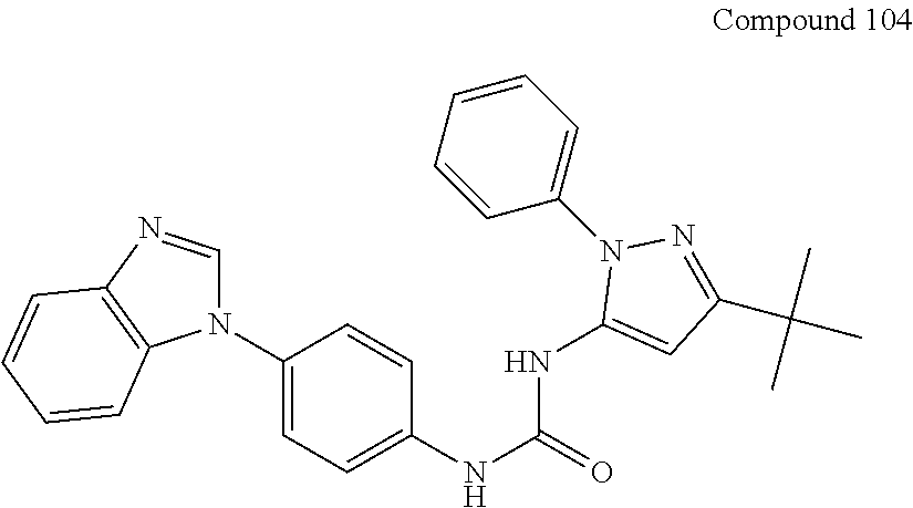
N1(C2=CC=C(NC(NC3=CC(C(C)(C)C)=NN3C3=CC=CC=C3)=O)C=C2)C=NC2=C1C=CC=C2
